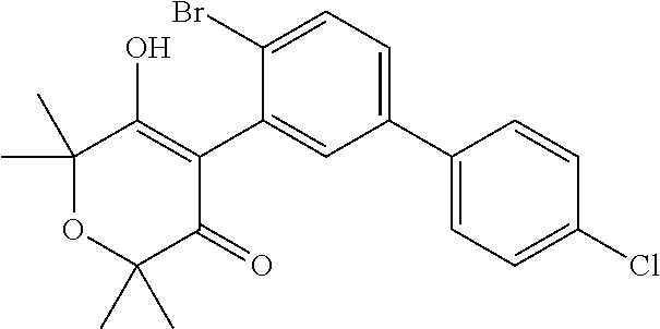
C1(C2=CC=C(Br)C(C3=C(O)C(C)(C)OC(C)(C)C3=O)=C2)=CC=C(Cl)C=C1
